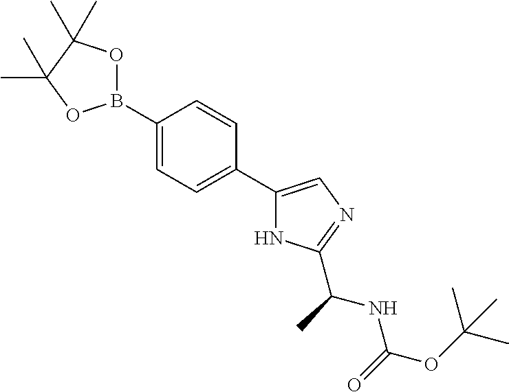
B1(C2=CC=C(C3=CN=C(C(C)NC(OC(C)(C)C)=O)N3)C=C2)OC(C)(C)C(C)(C)O1
